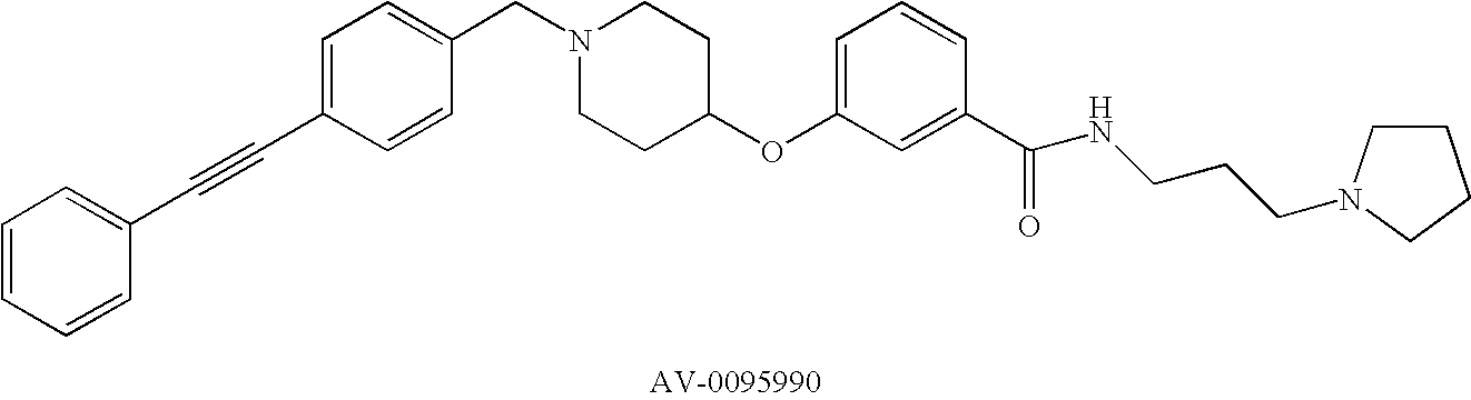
C1(CN2CCC(OC3=CC=CC(C(NCCCN4CCCC4)=O)=C3)CC2)=CC=C(C#CC2=CC=CC=C2)C=C1
